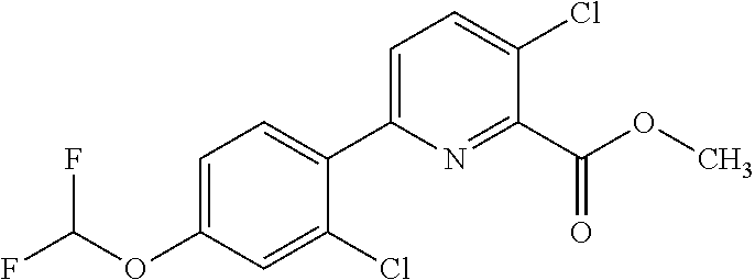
FC(OC1=CC=C(C2=CC=C(Cl)C(C(OC)=O)=N2)C(Cl)=C1)F
